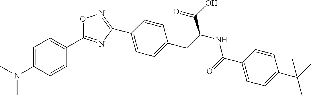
C1=CC(C2=NOC(C3=CC=C(N(C)C)C=C3)=N2)=CC=C1CC(NC(C1=CC=C(C(C)(C)C)C=C1)=O)C(O)=O
